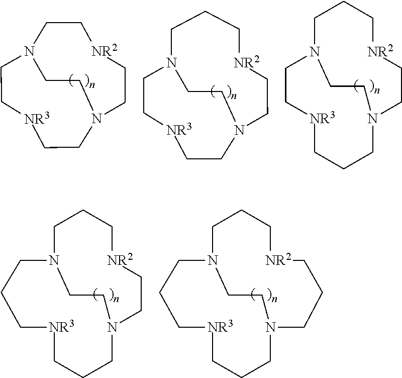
[NR3]1CCN2CC[NR2]CCN(CC1)CC2.[NR3]1CCN2CCN(CC[NR2]CCC2)CC1.C1N2CC[NR3]CCCN(CC[NR2]CC1)CC2.C1N2CCC[NR3]CCCN(CC[NR2]CC1)CC2.C1N2CCC[NR3]CCCN(CCC[NR2]CC1)CC2
